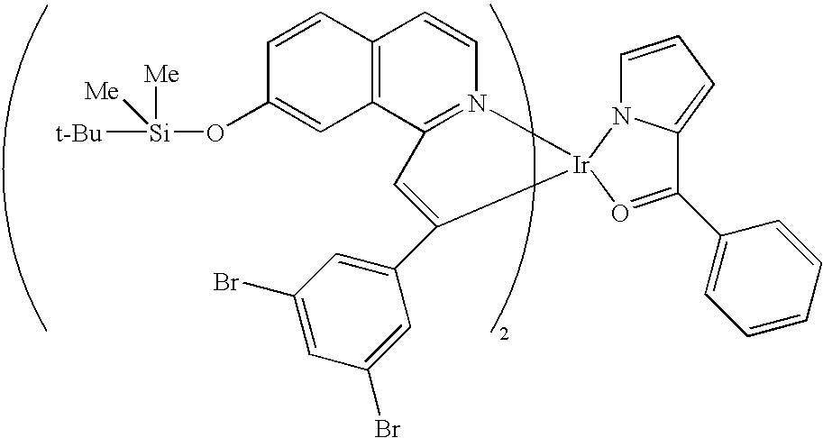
C12=C(C3=N(C=C1)[Ir]1(N4C=CC=C4C(C4=CC=CC=C4)=O1)C(C1=CC(Br)=CC(Br)=C1)=C3)C=C(O[Si]([Me])([t-Bu])[Me])C=C2
